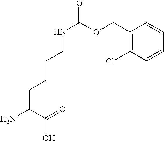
C(CC(N)C(=O)O)CCNC(=O)OCC1=C(Cl)C=CC=C1
